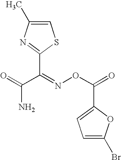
C1=C(C)N=C(C(=NOC(=O)C2=CC=C(Br)O2)C(=O)N)S1
